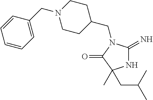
N1C(=N)N(CC2CCN(CC3=CC=CC=C3)CC2)C(=O)C1(CC(C)C)C
